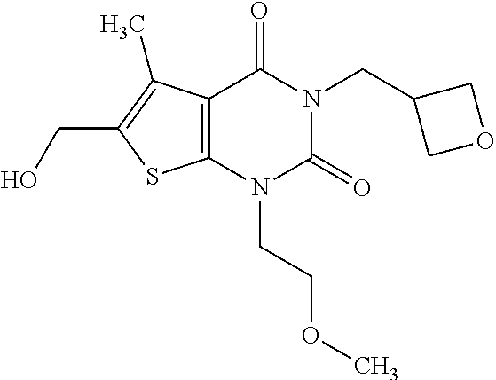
C12=C(N(CCOC)C(=O)N(CC3COC3)C1=O)SC(CO)=C2C
